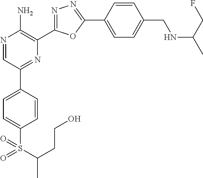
N1=CC(C2=CC=C(S(=O)(C(C)CCO)=O)C=C2)=NC(C2=NN=C(C3=CC=C(CNC(CF)C)C=C3)O2)=C1N
